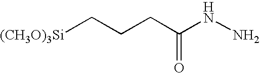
[(CH3O)3Si]CCCC(NN)=O
